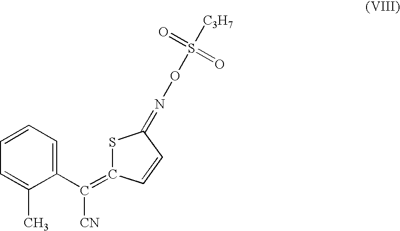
C1=C(C)C(C(=C2C=CC(=NOS([C3H7])(=O)=O)S2)[CN])=CC=C1
